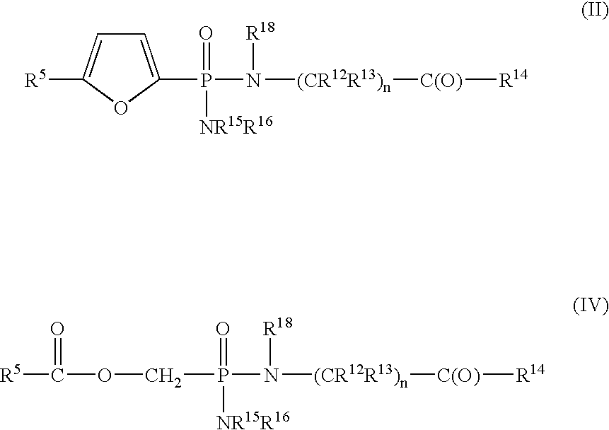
C(P(=O)([NR15R16])N([R18])[(CR12R13)n][C(O)][R14])OC(=O)[R5].P(=O)([NR15R16])(N([R18])[(CR12R13)n][C(O)][R14])C1=CC=C([R5])O1
